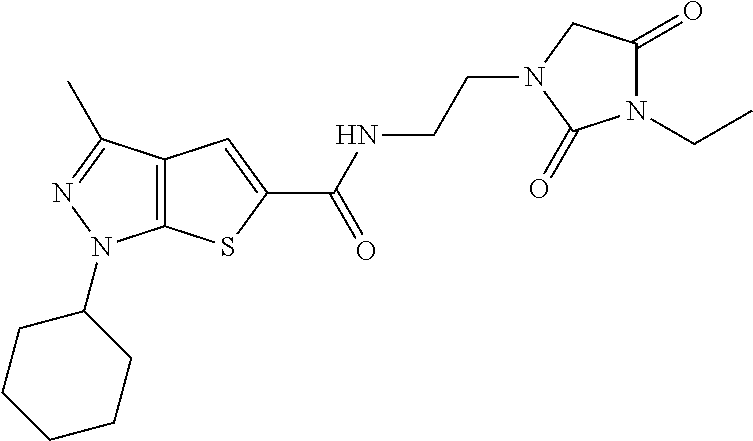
C(NC(=O)C1=CC2=C(S1)N(C1CCCCC1)N=C2C)CN1CC(=O)N(CC)C1=O
